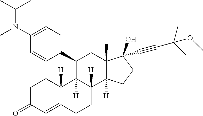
[H]C12C([H])(C(C3=CC=C(N(C(C)C)C)C=C3)CC3(C)C(O)(C#CC(C)(C)OC)CCC31[H])C1([H])C(=CC(=O)CC1)CC2
